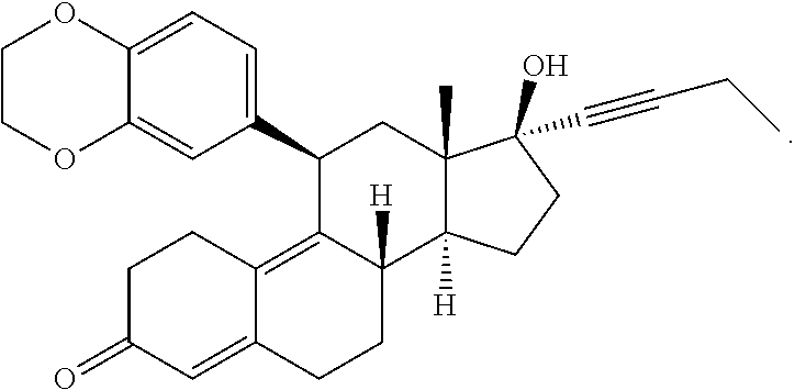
C1=C2C(=CC=C1C1CC3(C)C([H])(C4([H])CCC5=CC(=O)CCC5=C14)CCC3(O)C#CCC)OCCO2
